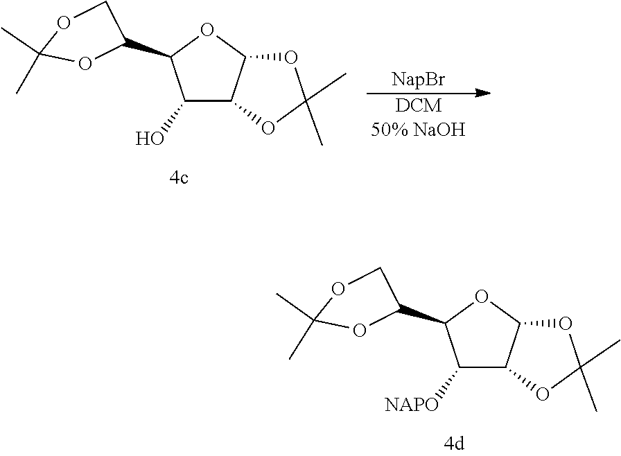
C1([NAPO])C2C(OC1C1COC(C)(C)O1)OC(C)(C)O2.C1(O)C2C(OC1C1COC(C)(C)O1)OC(C)(C)O2.[DCM50% NaOH].[NapBr]
